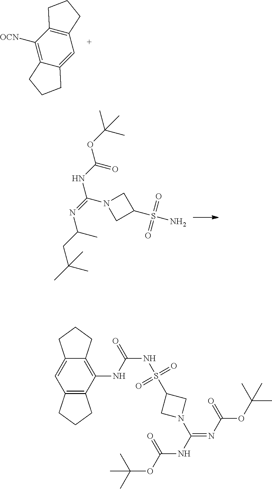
C1([OCN])=C2C(=CC3=C1CCC3)CCC2.C1N(C(=NC(CC(C)(C)C)C)NC(OC(C)(C)C)=O)CC1S(N)(=O)=O.C12=C(NC(=O)NS(C3CN(C(NC(OC(C)(C)C)=O)=NC(OC(C)(C)C)=O)C3)(=O)=O)C3=C(C=C1CCC2)CCC3
